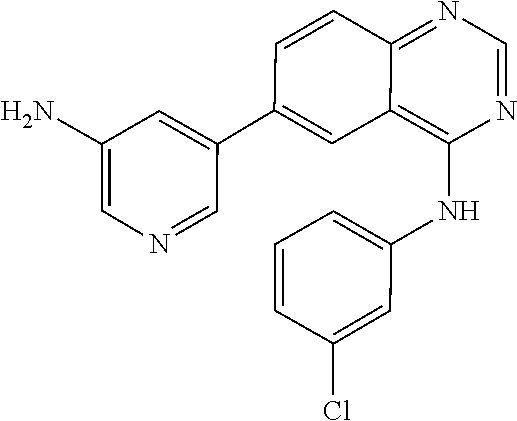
C1(C2=CC3=C(NC4=CC=CC(Cl)=C4)N=CN=C3C=C2)=CC(N)=CN=C1
